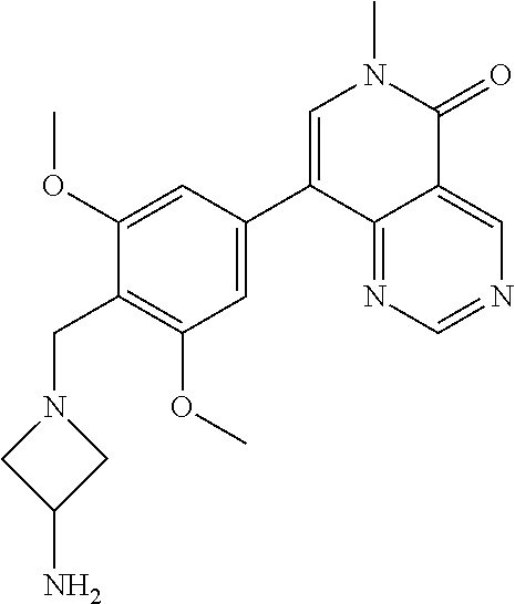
C1(CN2CC(N)C2)=C(OC)C=C(C2=CN(C)C(=O)C3=CN=CN=C23)C=C1OC
